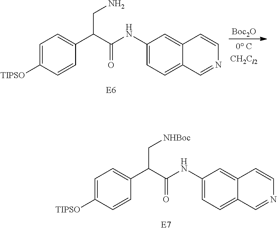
C1=C([TIPSO])C=CC(C(C(NC2=CC=C3C(=C2)C=CN=C3)=O)C[NHBoc])=C1.C1=C([TIPSO])C=CC(C(C(NC2=CC=C3C(=C2)C=CN=C3)=O)CN)=C1.[Boc2O]
